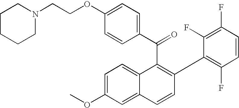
C(C1=C(C2=C(F)C=CC(F)=C2F)C=CC2=CC(OC)=CC=C12)(C1=CC=C(OCCN2CCCCC2)C=C1)=O
